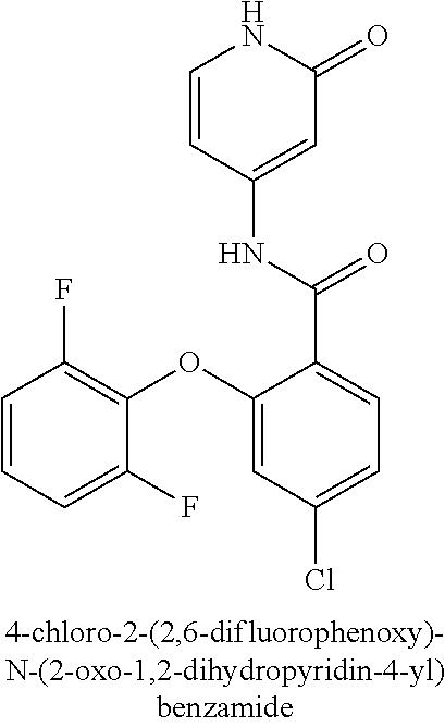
C1=CC(NC(C2=CC=C(Cl)C=C2OC2=C(F)C=CC=C2F)=O)=CC(=O)N1
